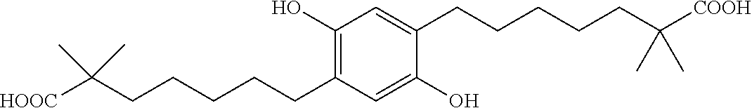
C1(O)=C(CCCCCC(C)(C)[HOOC])C=C(O)C(CCCCCC(C)(C)[COOH])=C1
